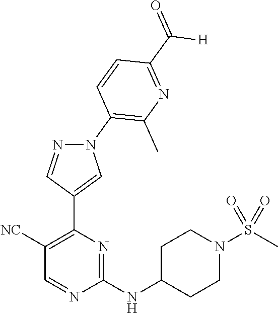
C1([NC])=C(C2=CN(C3=C(C)N=C(C([H])=O)C=C3)N=C2)N=C(NC2CCN(S(C)(=O)=O)CC2)N=C1
